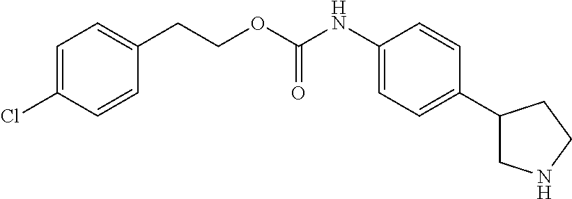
C1=C(Cl)C=CC(CCOC(NC2=CC=C(C3CNCC3)C=C2)=O)=C1
